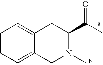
C12=CC=CC=C1CN(C)C(C(=O)C)C2
